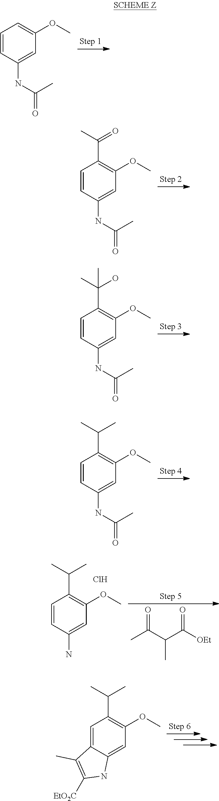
C1=CC(NC(C)=O)=CC(OC)=C1.C1=CC(NC(C)=O)=CC(OC)=C1C(=O)C.C1=CC(NC(C)=O)=CC(OC)=C1C(O)(C)C.C1=CC(NC(C)=O)=CC(OC)=C1C(C)C.C1=CC(N)=CC(OC)=C1C(C)C.Cl.CC(=O)C(C(=O)[OEt])C.C1=C2C(=CC(OC)=C1C(C)C)NC([EtO2C])=C2C
